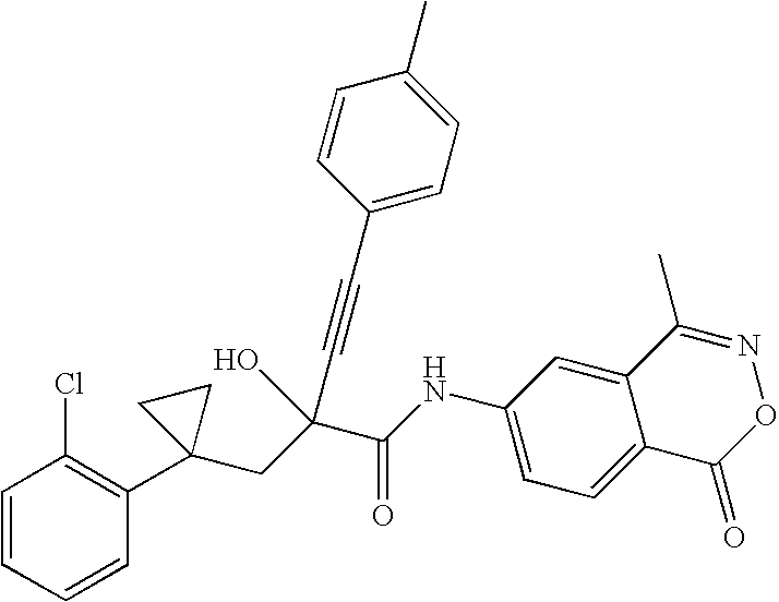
C1=CC=CC(C2(CC(C(NC3=CC=C4C(=C3)C(C)=NOC4=O)=O)(C#CC3=CC=C(C)C=C3)O)CC2)=C1Cl
